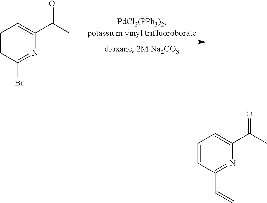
C1=CC(Br)=NC(C(C)=O)=C1.C1=CC(C=C)=NC(C(C)=O)=C1
